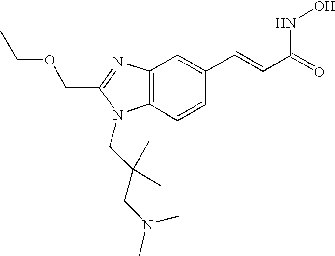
C12=C(N=C(COCC)N1CC(CN(C)C)(C)C)C=C(C=CC(NO)=O)C=C2
